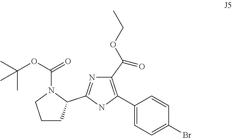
C1(C2=C(C(OCC)=O)N=C(C3CCCN3C(OC(C)(C)C)=O)N2)=CC=C(Br)C=C1
